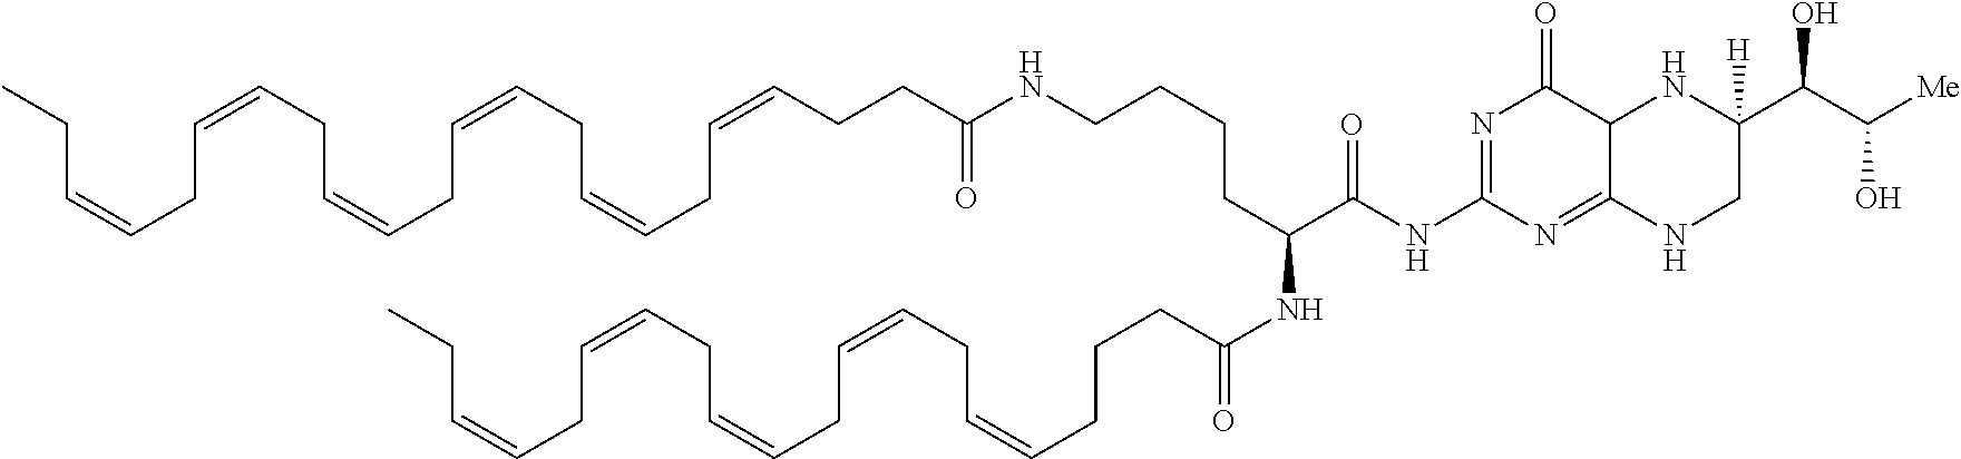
CCC=CCC=CCC=CCC=CCC=CCCCC(NC(C(NC1=NC(=O)C2C(=N1)NCC(C(C([Me])O)O)([H])N2)=O)CCCCNC(CCC=CCC=CCC=CCC=CCC=CCC=CCC)=O)=O
